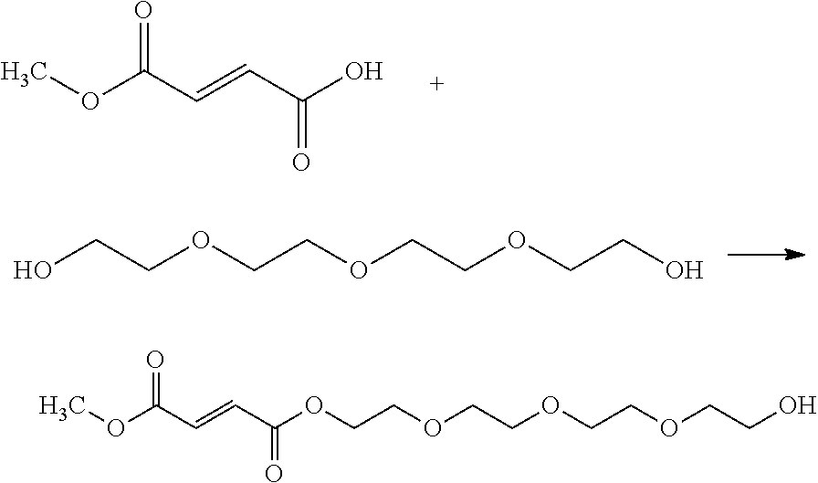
OCCOCCOCCOCCO.O(C(C=CC(O)=O)=O)C.O(C(C=CC(OCCOCCOCCOCCO)=O)=O)C
